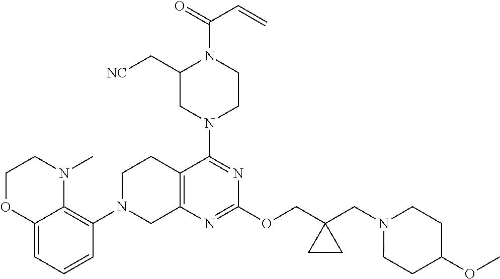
C12=CC=CC(N3CC4=C(CC3)C(N3CCN(C(=O)C=C)C(C[NC])C3)=NC(OCC3(CN5CCC(OC)CC5)CC3)=N4)=C1N(C)CCO2
